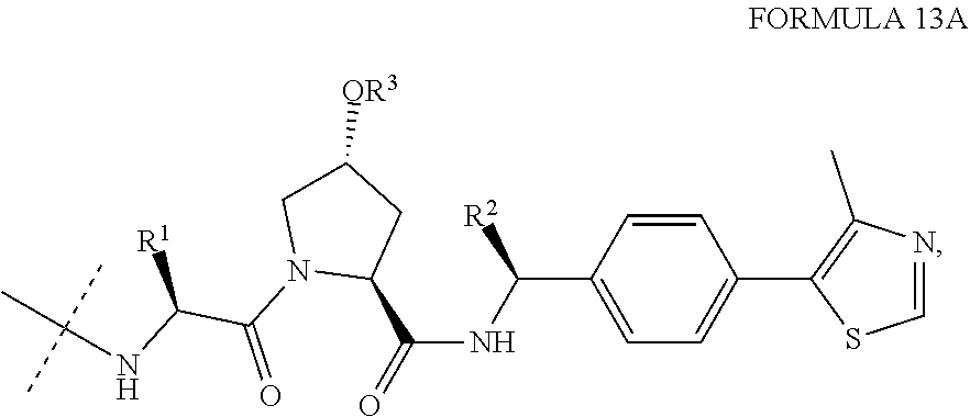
C1=CC(C(NC(=O)C2CC([OR3])CN2C(=O)C(NC(C)(C)C)[R1])[R2])=CC=C1C1=C(C)N=CS1
